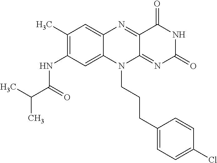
C1(C)=C(NC(C(C)C)=O)C=C2C(=C1)N=C1C(=NC(=O)NC1=O)N2CCCC1=CC=C(Cl)C=C1
